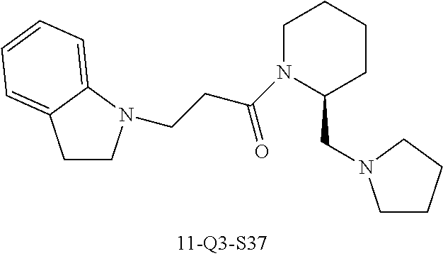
N1(C(CCN2CCC3=CC=CC=C23)=O)C(CN2CCCC2)CCCC1
